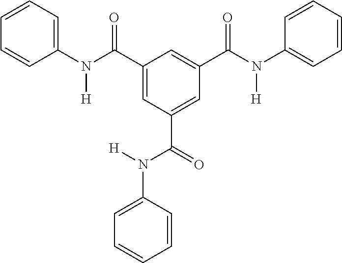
C1=CC=CC(N(C(C2=CC(C(=O)N([H])C3=CC=CC=C3)=CC(C(N(C3=CC=CC=C3)[H])=O)=C2)=O)[H])=C1
